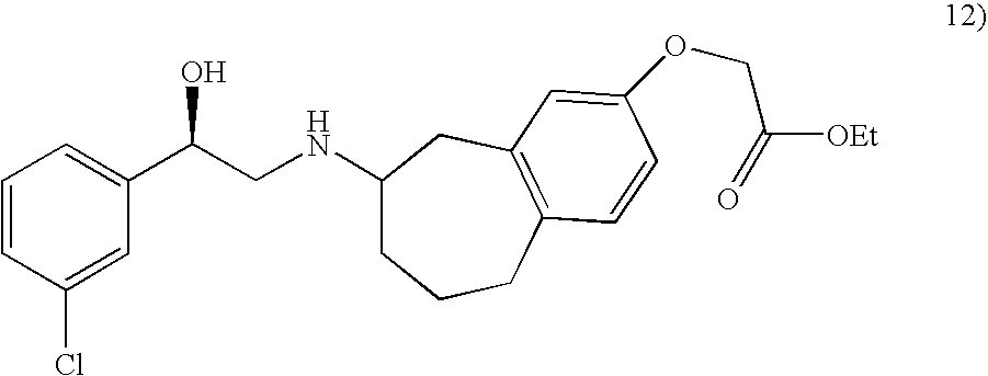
C1=CC(Cl)=CC(C(CNC2CCCC3=C(C2)C=C(OCC([OEt])=O)C=C3)O)=C1
